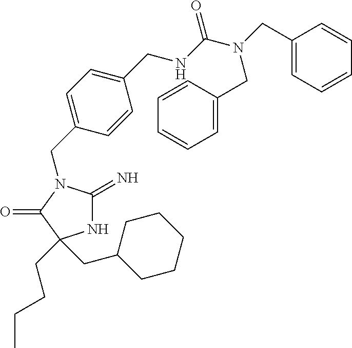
C1(CN2C(=N)NC(CCCC)(CC3CCCCC3)C2=O)=CC=C(CNC(N(CC2=CC=CC=C2)CC2=CC=CC=C2)=O)C=C1
